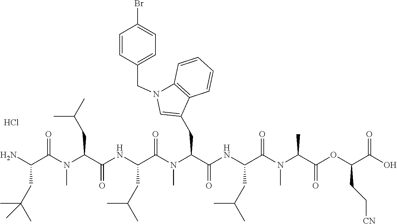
NC(C(N(C(C(NC(C(N(C(C(NC(C(N(C(C(OC(C(O)=O)CC[CN])=O)C)C)=O)CC(C)C)=O)CC1=CN(CC2=CC=C(Br)C=C2)C2=C1C=CC=C2)C)=O)CC(C)C)=O)CC(C)C)C)=O)CC(C)(C)C.Cl
